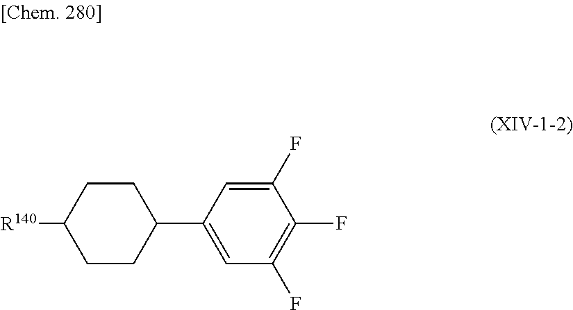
C1CC(C2=CC(F)=C(F)C(F)=C2)CCC1[R140]
